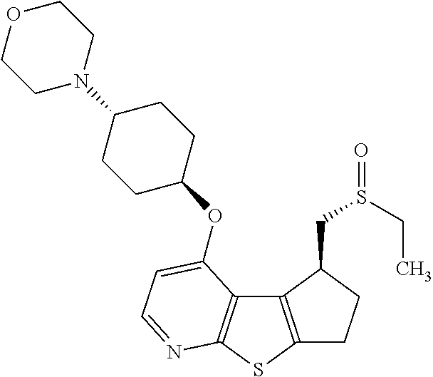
C1C2=C(C(CS(CC)=O)C1)C1=C(S2)N=CC=C1OC1CCC(N2CCOCC2)CC1
